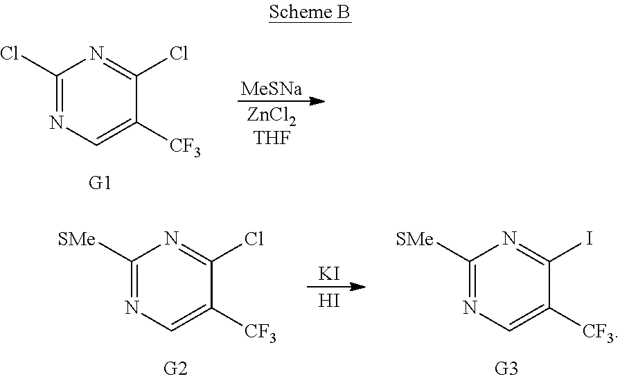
[MeSNa].[ZnCl2THF].C1(Cl)=NC=C([CF3])C(Cl)=N1.[KI].I.C1([SMe])=NC=C([CF3])C(Cl)=N1.C1([SMe])=NC=C([CF3])C(I)=N1
